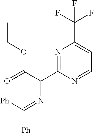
CCOC(C(N=C([Ph])[Ph])C1=NC(C(F)(F)F)=CC=N1)=O
